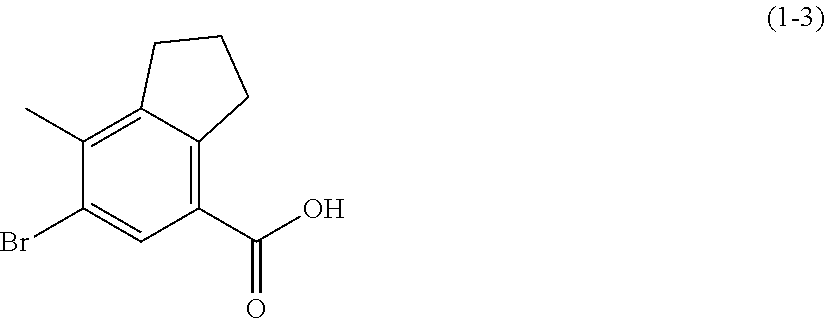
C1(C)=C2C(=C(C(O)=O)C=C1Br)CCC2
